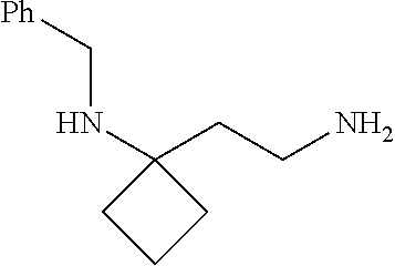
C1(CCN)(NC[Ph])CCC1
